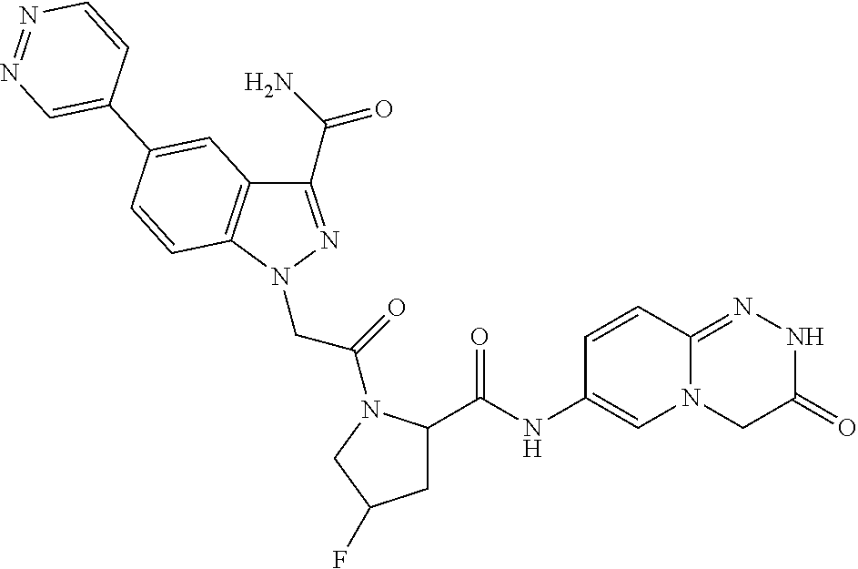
C1(C(N)=O)=NN(CC(=O)N2C(C(=O)NC3=CN4C(=NNC(=O)C4)C=C3)CC(F)C2)C2=C1C=C(C1=CN=NC=C1)C=C2
